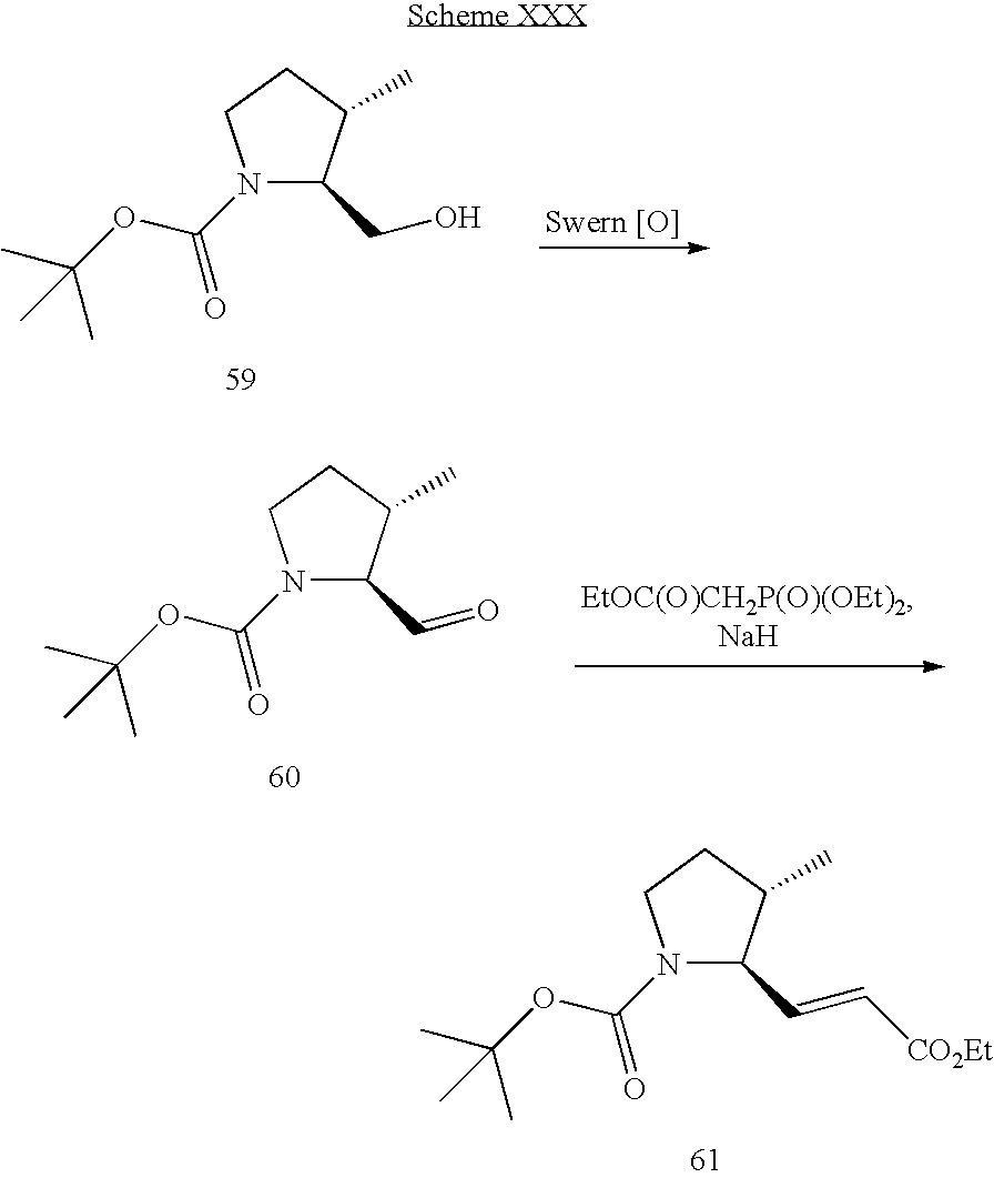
N1(C(OC(C)(C)C)=O)C(C=C[CO2Et])C(C)CC1.N1(C(OC(C)(C)C)=O)C(CO)C(C)CC1.N1(C(OC(C)(C)C)=O)C(C=O)C(C)CC1
